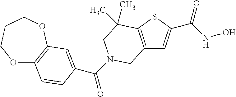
C12=C(SC(C(NO)=O)=C1)C(C)(C)CN(C(=O)C1=CC3=C(OCCCO3)C=C1)C2
